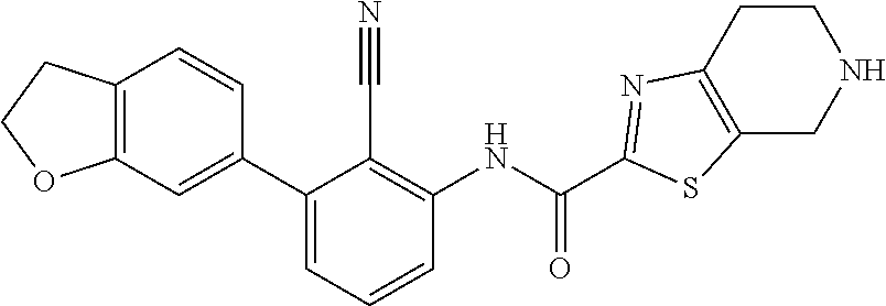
C1(C2=CC=CC(NC(C3=NC4=C(S3)CNCC4)=O)=C2C#N)=CC2=C(C=C1)CCO2
